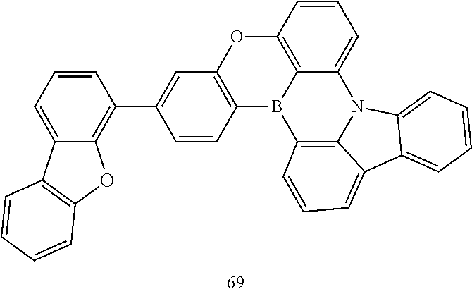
C1(C2=C3C(=CC=C2)C2=C(O3)C=CC=C2)=CC2=C(C=C1)B1C3=C(O2)C=CC=C3N2C3=C1C=CC=C3C1=CC=CC=C21
